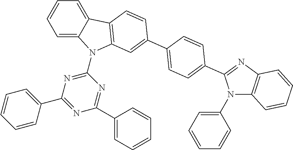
C1=C2C(=CC=C1)C1=C(N2C2=NC(C3=CC=CC=C3)=NC(C3=CC=CC=C3)=N2)C=C(C2=CC=C(C3=NC4=C(N3C3=CC=CC=C3)C=CC=C4)C=C2)C=C1
